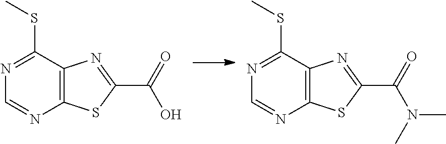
S(C1=NC=NC2=C1N=C(C(=O)O)S2)C.S(C1=NC=NC2=C1N=C(C(=O)N(C)C)S2)C
